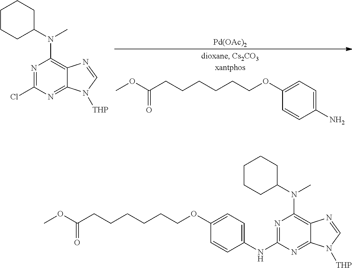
COC(CCCCCCOC1=CC=C(N)C=C1)=O.[Pd(OAc)2].N1=C(Cl)N=C2C(=C1N(C1CCCCC1)C)N=CN2[THP].N1=C(NC2=CC=C(OCCCCCCC(OC)=O)C=C2)N=C2C(=C1N(C1CCCCC1)C)N=CN2[THP]
